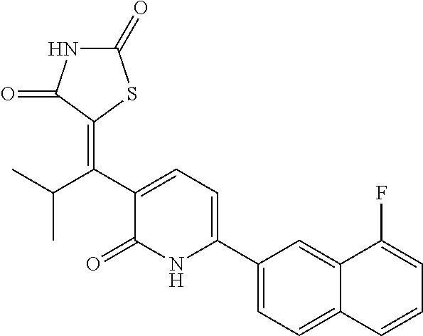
C1(C2=CC=C(C(=C3SC(=O)NC3=O)C(C)C)C(=O)N2)=CC=C2C(=C1)C(F)=CC=C2
